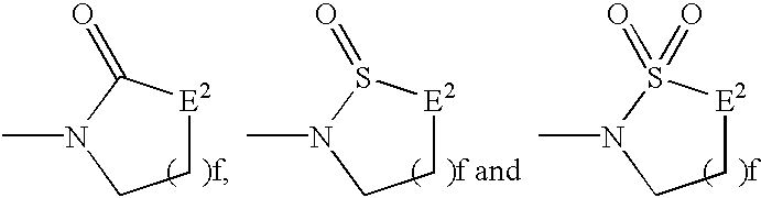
[E2]1CCN(C)C1=O.[E2]1CCN(C)S1=O.[E2]1CCN(C)S1(=O)=O
